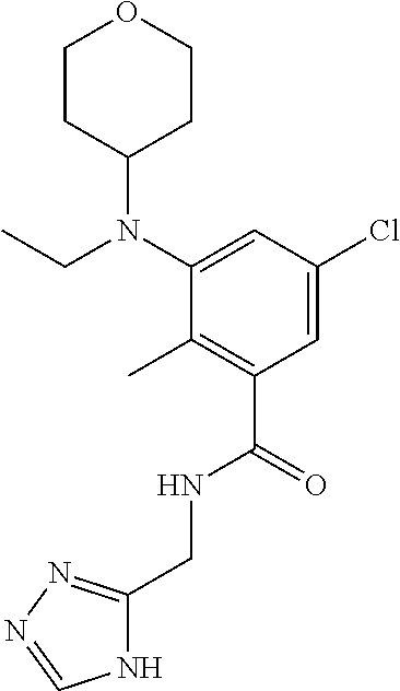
C1(CNC(C2=C(C)C(N(C3CCOCC3)CC)=CC(Cl)=C2)=O)=NN=CN1
